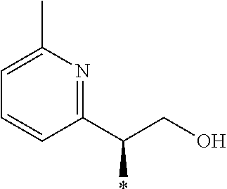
C1=CC=C(C)N=C1C(CO)*
